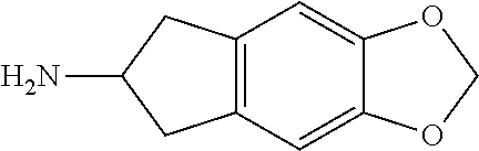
C12=C(C=C3C(=C1)OCO3)CC(N)C2
